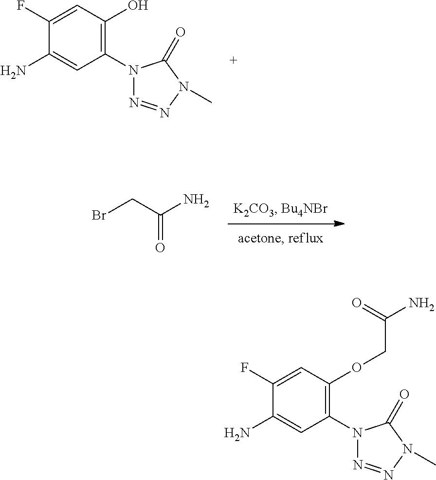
C1(N)=CC(N2N=NN(C)C2=O)=C(OCC(N)=O)C=C1F.C1(N)=CC(N2N=NN(C)C2=O)=C(O)C=C1F.BrCC(N)=O
